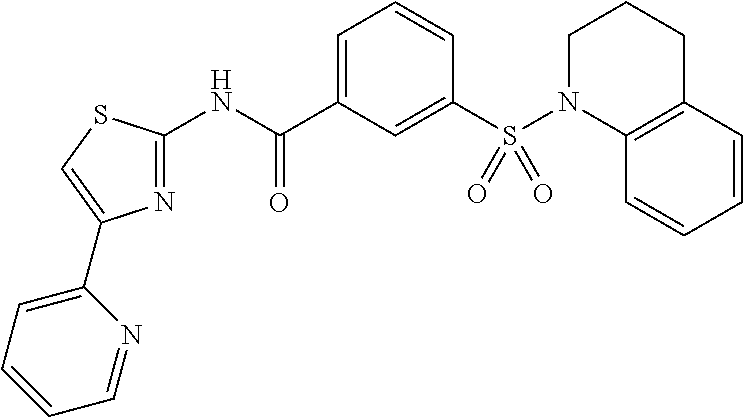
C1=C(C(NC2=NC(C3=CC=CC=N3)=CS2)=O)C=C(S(=O)(=O)N2C3=C(C=CC=C3)CCC2)C=C1
